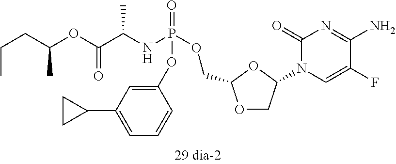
O1CC(N2C=C(F)C(N)=NC2=O)OC1COP(NC(C(OC(CCC)C)=O)C)(=O)OC1=CC(C2CC2)=CC=C1
